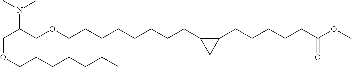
C(OCCCCCCC)C(COCCCCCCCCC1C(CCCCCC(OC)=O)C1)N(C)C
